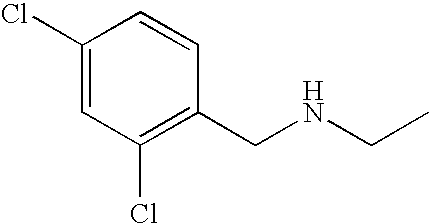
C1(Cl)=C(CNCC)C=CC(Cl)=C1
